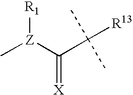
C[Z]([R1])C(C(C)(C)[R13])=[X]
